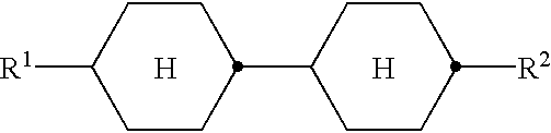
[H].[R1]C1CCC(C2CCC([R2])CC2)CC1.[H]
